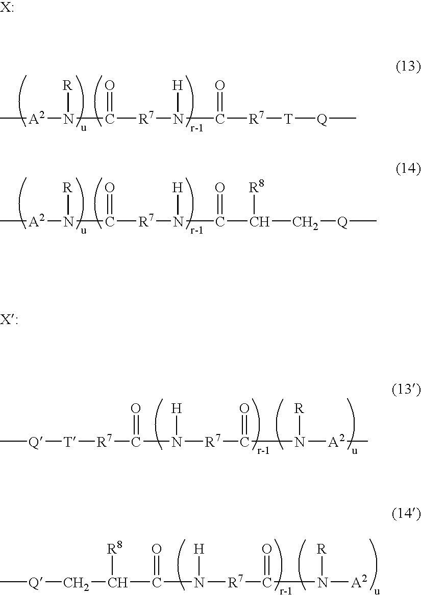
C[A2]N([R])C(=O)[R7]N([H])C(=O)[R7][T][Q]C.C[A2]N([R])C(=O)[R7]N([H])C(=O)C(C[Q]C)[R8].C[Q][T][R7]C(=O)N([H])[R7]C(=O)N([R])[A2]C.C[Q]CC([R8])C(=O)N([H])[R7]C(=O)N([R])[A2]
